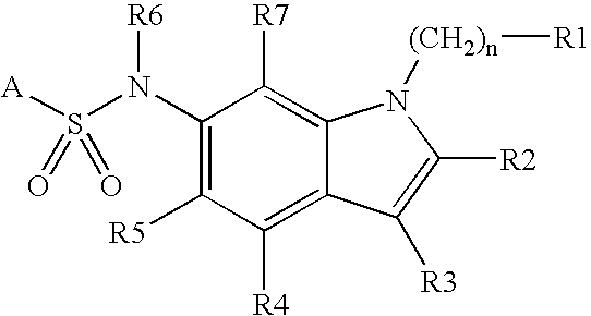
C1(N(S([A])(=O)=O)[R6])=C([R5])C([R4])=C2C(=C1[R7])N([(CH2)n][R1])C([R2])=C2[R3]
